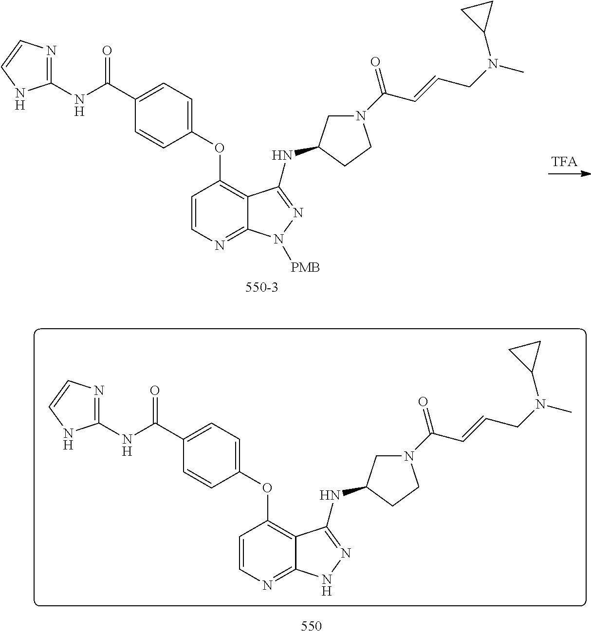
C1=CN=C2C(=C1OC1=CC=C(C(NC3=NC=CN3)=O)C=C1)C(NC1CN(C(C=CCN(C)C3CC3)=O)CC1)=NN2[PMB].C1=CN=C2C(=C1OC1=CC=C(C(NC3=NC=CN3)=O)C=C1)C(NC1CN(C(C=CCN(C)C3CC3)=O)CC1)=NN2
